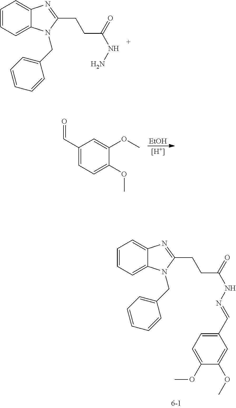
C1=CC=C2C(=C1)N=C(CCC(NN)=O)N2CC1=CC=CC=C1.[EtOH].[H].C1(C=O)=CC=C(OC)C(OC)=C1.C1=CC=C2C(=C1)N=C(CCC(NN=CC1=CC=C(OC)C(OC)=C1)=O)N2CC1=CC=CC=C1
